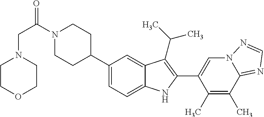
C(N1CCC(C2=CC=C3C(=C2)C(C(C)C)=C(C2=CN4C(=NC=N4)C(C)=C2C)N3)CC1)(CN1CCOCC1)=O
